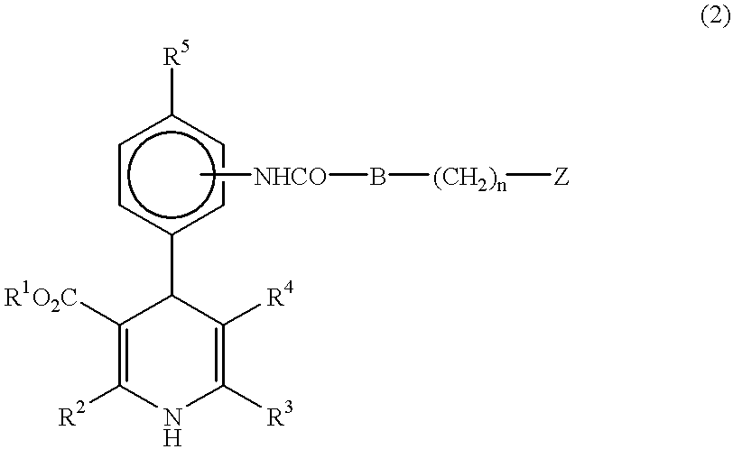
C1([R1O2C])=C([R2])NC([R3])=C([R4])C1c1ccc([R5])cc1.C[NHCO]B[(CH2)n][Z]
